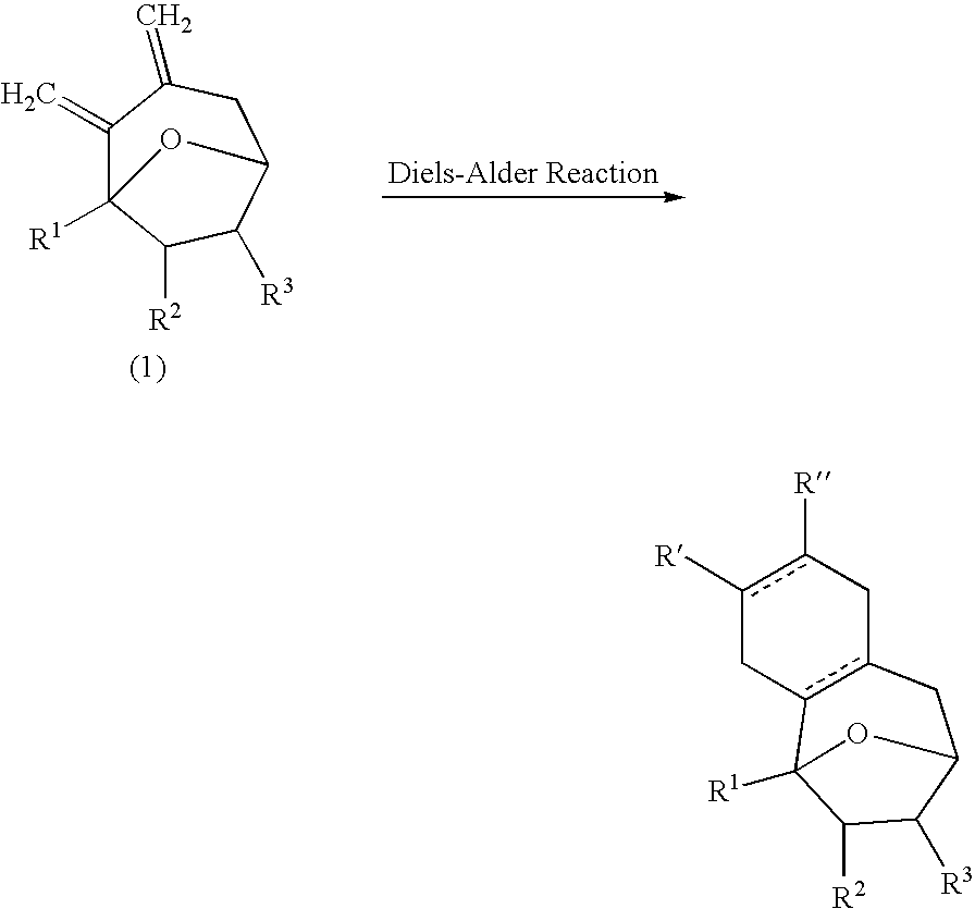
C1(=C)C2([R1])C([R2])C([R3])C(CC1=C)O2.c1([R])c([R])Cc2c(C1)C1([R1])C([R2])C([R3])C(C2)O1
